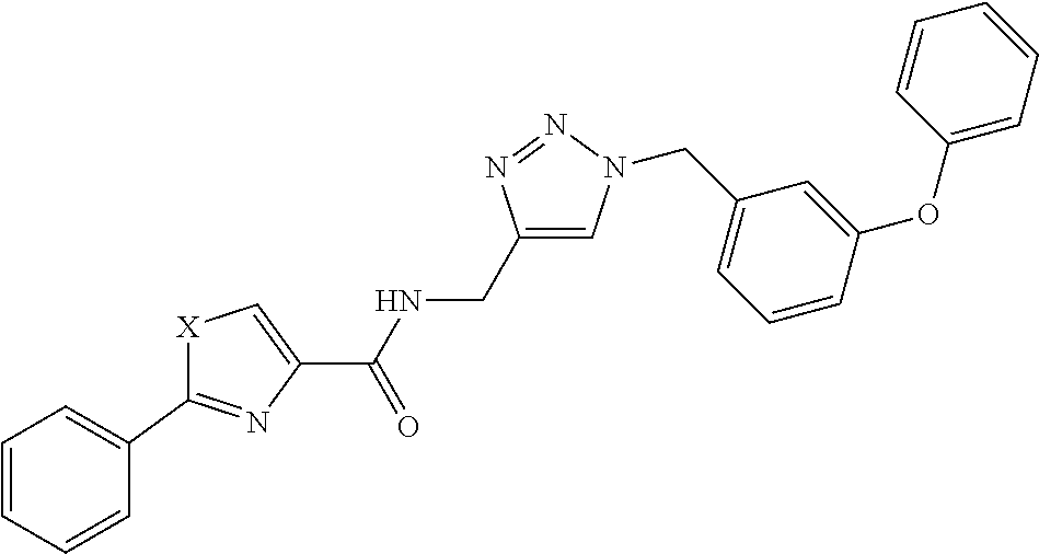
[X]1C(C2=CC=CC=C2)=NC(C(NCC2=CN(CC3=CC=CC(OC4=CC=CC=C4)=C3)N=N2)=O)=C1
